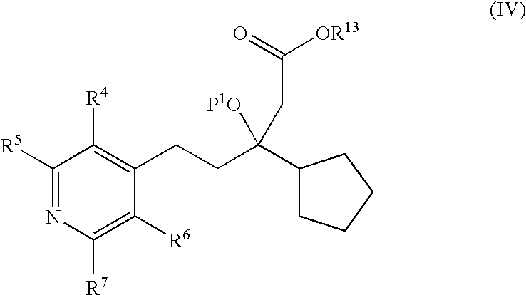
C1([R5])=NC([R7])=C([R6])C(CCC(C2CCCC2)([P1O])CC([OR13])=O)=C1[R4]
